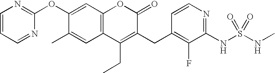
C1=CC=NC(OC2=CC3=C(C=C2C)C(CC)=C(CC2=C(F)C(NS(NC)(=O)=O)=NC=C2)C(=O)O3)=N1
